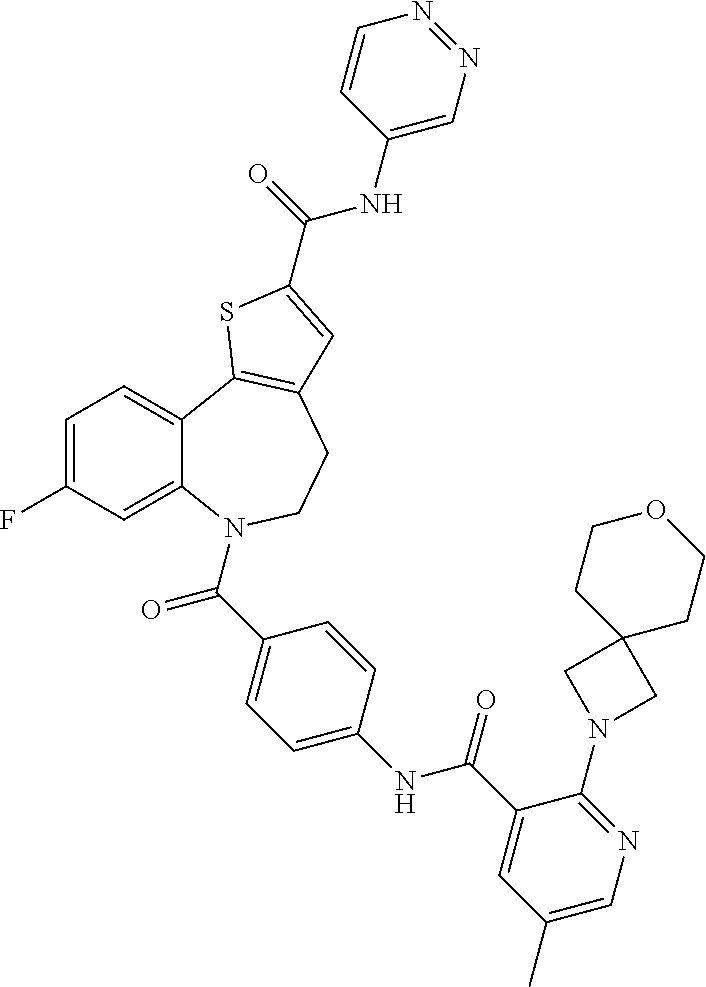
C1=C(F)C=C2C(=C1)C1=C(CCN2C(=O)C2=CC=C(NC(=O)C3=CC(C)=CN=C3N3CC4(C3)CCOCC4)C=C2)C=C(C(=O)NC2=CN=NC=C2)S1
